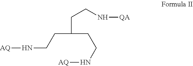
C(C(CCN[AQ])CCN[QA])CN[AQ]
